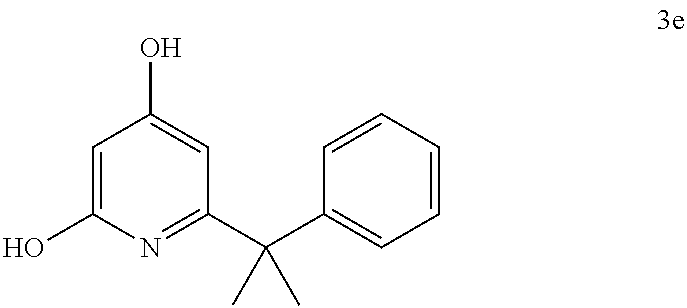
C1=C(O)N=C(C(C2=CC=CC=C2)(C)C)C=C1O
